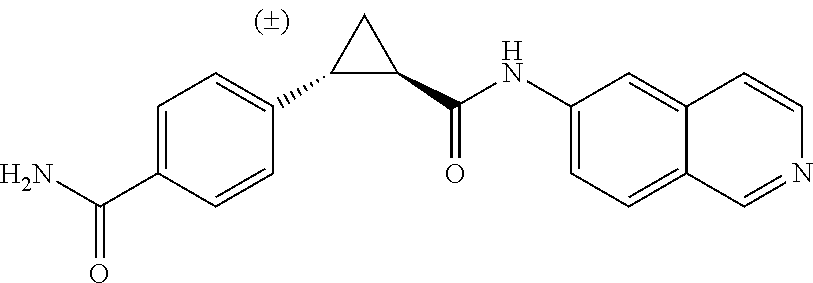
C1=C(C(N)=O)C=CC(C2C(C(NC3=CC=C4C=NC=CC4=C3)=O)C2)=C1
